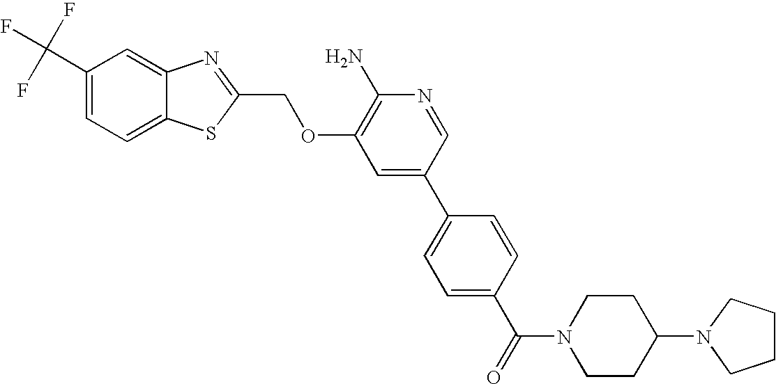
C1(C(F)(F)F)=CC=C2C(=C1)N=C(COC1=C(N)N=CC(C3=CC=C(C(=O)N4CCC(N5CCCC5)CC4)C=C3)=C1)S2
